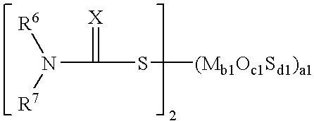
[R6]N([R7])C(=[X])S[(Mb1Oc1Sd1)a1]
